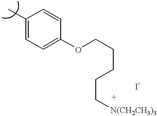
C1(C)=CC=C(OCCCCC[N(CH2CH3)3])C=C1
